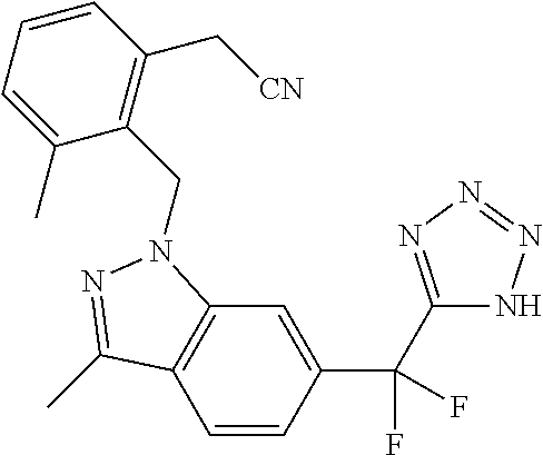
C1=CC(C(F)(F)C2=NN=NN2)=CC2=C1C(C)=NN2CC1=C(C[CN])C=CC=C1C
